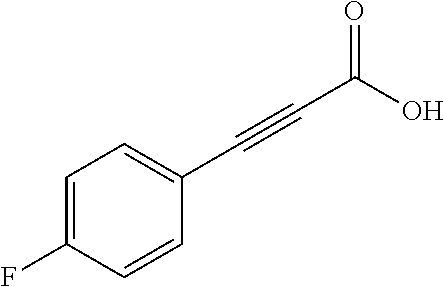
C1=C(F)C=CC(C#CC(=O)O)=C1
